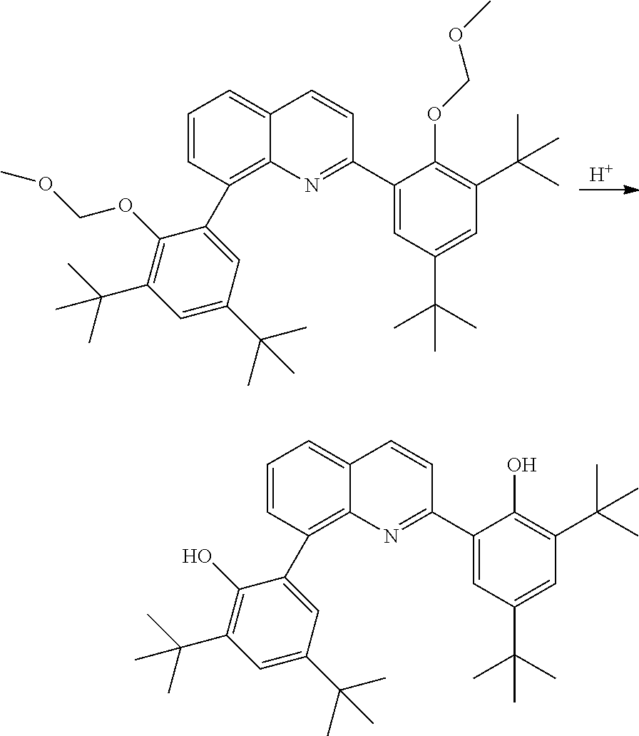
[H].C1(C2=NC3=C(C4=CC(C(C)(C)C)=CC(C(C)(C)C)=C4OCOC)C=CC=C3C=C2)=CC(C(C)(C)C)=CC(C(C)(C)C)=C1OCOC.C1(C2=NC3=C(C4=CC(C(C)(C)C)=CC(C(C)(C)C)=C4O)C=CC=C3C=C2)=CC(C(C)(C)C)=CC(C(C)(C)C)=C1O
